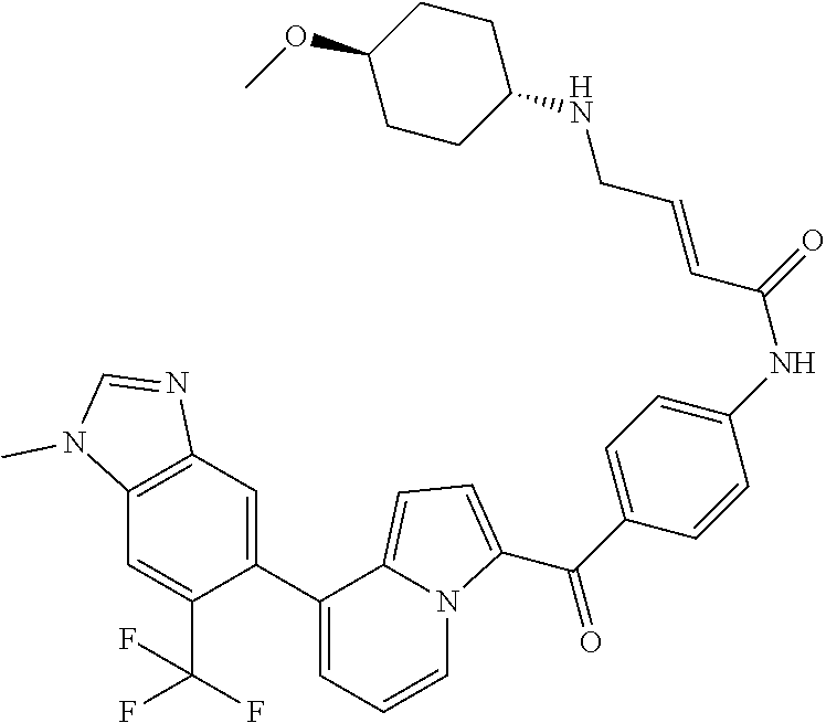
C1(C2=CC3=C(C=C2C(F)(F)F)N(C)C=N3)=CC=CN2C1=CC=C2C(C1=CC=C(NC(=O)C=CCNC2CCC(OC)CC2)C=C1)=O
